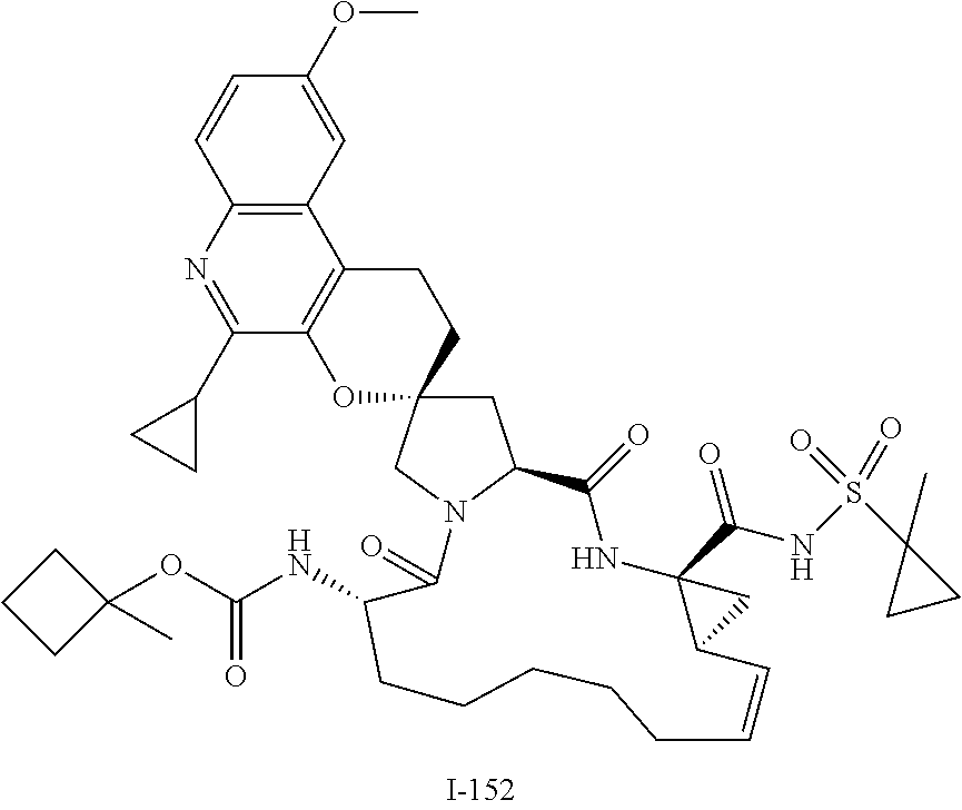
C1=CC2=C(C=C1OC)C1=C(C(C3CC3)=N2)OC2(CC1)CC1N(C2)C(=O)C(NC(=O)OC2(C)CCC2)CCCCCC=CC2C(C(NS(C3(C)CC3)(=O)=O)=O)(NC1=O)C2
